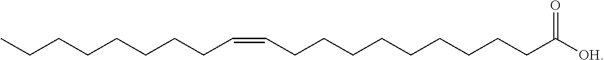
CCCCCCCCC=CCCCCCCCCCC([OH])=O
